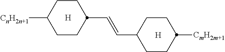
C(C1CCC([CmH2m+1])CC1)=CC1CCC([CnH2n+1])CC1.[H].[H]
